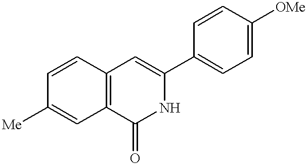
C1=CC([Me])=CC2=C1C=C(C1=CC=C([OMe])C=C1)NC2=O
